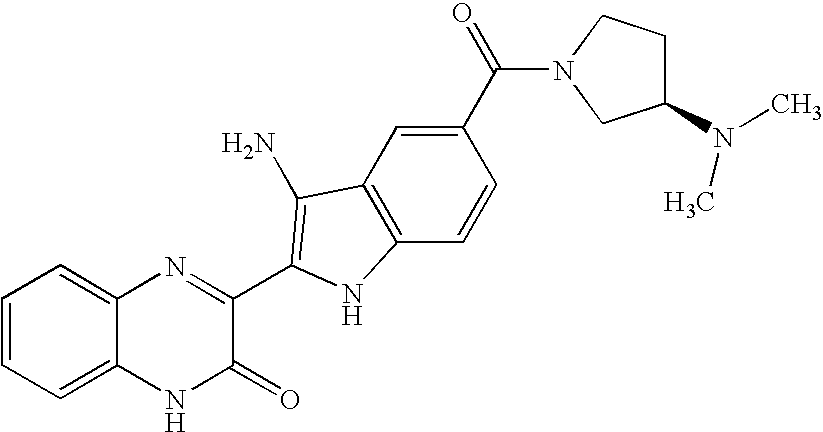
C1=C2C(=CC=C1)N=C(C1=C(N)C3=C(C=CC(C(=O)N4CC(N(C)C)CC4)=C3)N1)C(=O)N2
